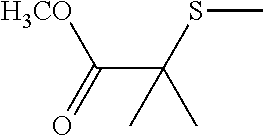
[H3CO]C(=O)C(SC)(C)C
